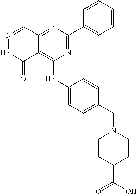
N1=CC2=NC(C3=CC=CC=C3)=NC(NC3=CC=C(CN4CCC(C(=O)O)CC4)C=C3)=C2C(=O)N1
